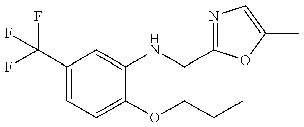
C1(C(F)(F)F)=CC=C(OCCC)C(NCC2=NC=C(C)O2)=C1
